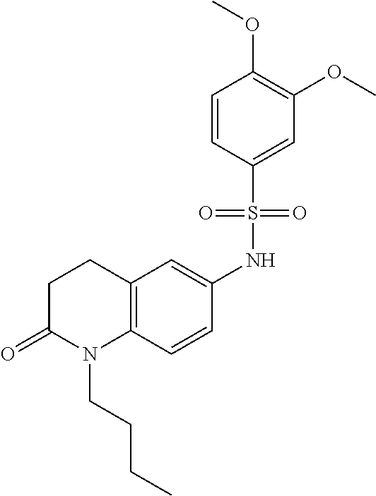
C12=C(C=CC(NS(C3=CC(OC)=C(OC)C=C3)(=O)=O)=C1)N(CCCC)C(=O)CC2
